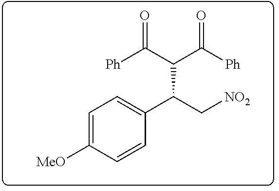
C1=C([MeO])C=CC(C(C[NO2])C(C([Ph])=O)C([Ph])=O)=C1
